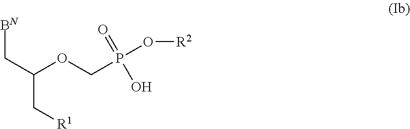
C(OCP(O[R2])(=O)O)(C[BN])C[R1]
